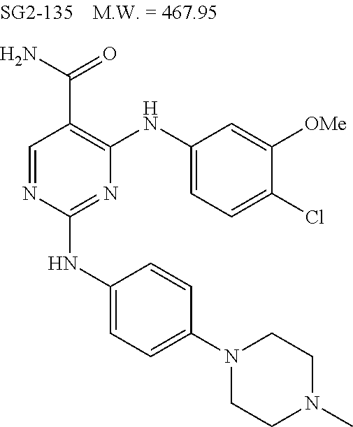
C1=NC(NC2=CC=C(N3CCN(C)CC3)C=C2)=NC(NC2=CC=C(Cl)C([OMe])=C2)=C1C(=O)N
